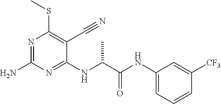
C1(NC(C(NC2=CC=CC([CF3])=C2)=O)C)=NC(N)=NC(SC)=C1C#N
